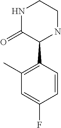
N1C(=O)C(C2=C(C)C=C(F)C=C2)NCC1
